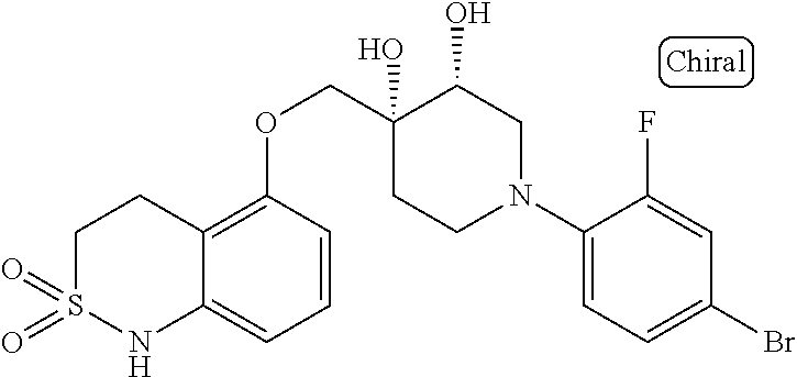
C1(N2CC(O)C(O)(COC3=C4C(=CC=C3)NS(=O)(=O)CC4)CC2)=CC=C(Br)C=C1F
